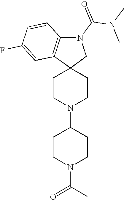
C1CN(C2CCN(C(C)=O)CC2)CCC12CN(C(N(C)C)=O)C1=C2C=C(F)C=C1
